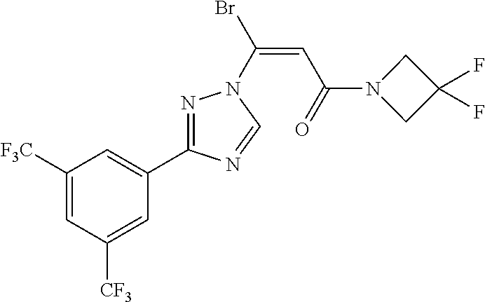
C1([F3C])=CC([CF3])=CC(C2=NN(C(=CC(=O)N3CC(F)(F)C3)Br)C=N2)=C1
